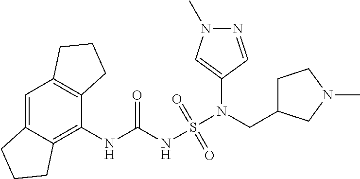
C1(N(S(NC(NC2=C3C(=CC4=C2CCC4)CCC3)=O)(=O)=O)CC2CCN(C)C2)=CN(C)N=C1
